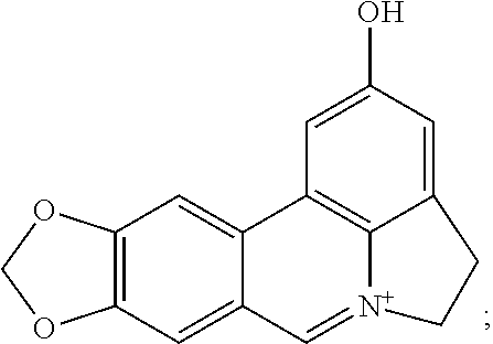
C1=C2C(=CC3=C1OCO3)C=[N+]1C3=C2C=C(O)C=C3CC1
